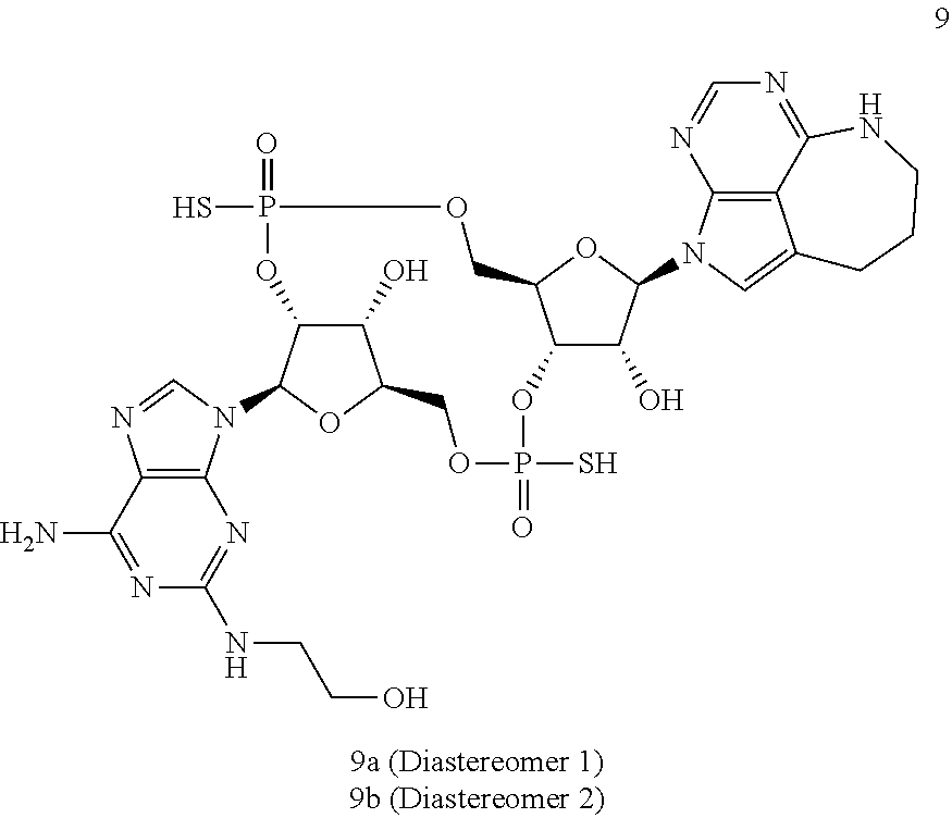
C1(N)=NC(NCCO)=NC2=C1N=CN2C1C2C(O)C(O1)COP(S)(=O)OC1C(O)C(N3C4=C5C(=C3)CCCNC5=NC=N4)OC1COP(S)(=O)O2
